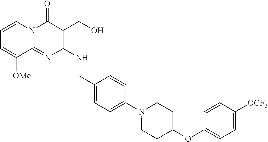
C1(NCC2=CC=C(N3CCC(OC4=CC=C([OCF3])C=C4)CC3)C=C2)=C(CO)C(=O)N2C(=N1)C([OMe])=CC=C2
